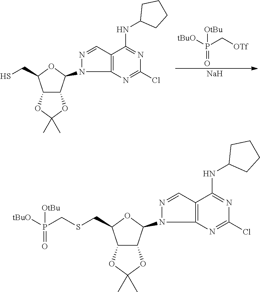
[tBuO]P(C[OTf])(=O)[OtBu].[Na].C12C(C(N3N=CC4=C3N=C(Cl)N=C4NC3CCCC3)OC1CS)OC(C)(C)O2.C12C(C(N3N=CC4=C3N=C(Cl)N=C4NC3CCCC3)OC1CSCP([tBuO])(=O)[OtBu])OC(C)(C)O2
